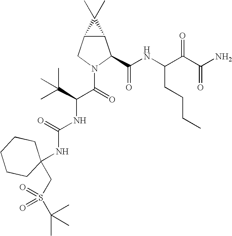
C12C(CN(C(=O)C(C(C)(C)C)NC(NC3(CS(C(C)(C)C)(=O)=O)CCCCC3)=O)C1C(NC(C(C(N)=O)=O)CCCC)=O)C2(C)C
